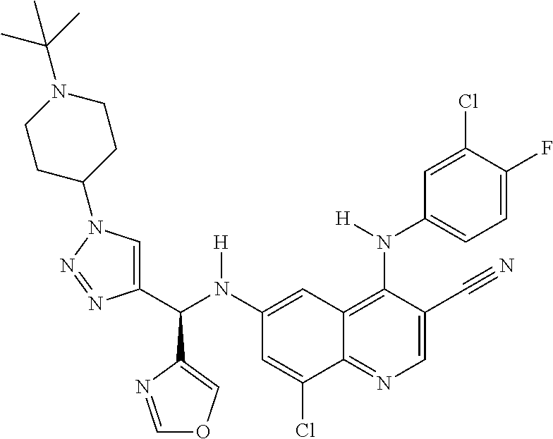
C1(N(C(C2=CN(C3CCN(C(C)(C)C)CC3)N=N2)C2=COC=N2)[H])=CC2=C(N(C3=CC=C(F)C(Cl)=C3)[H])C(C#N)=CN=C2C(Cl)=C1
